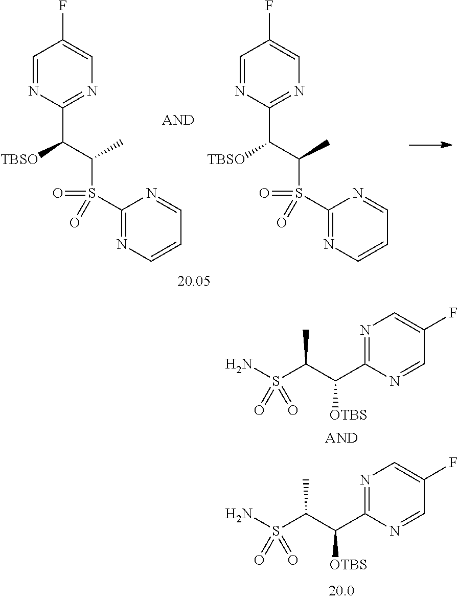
N1=C(C(C(S(N)(=O)=O)C)[OTBS])N=CC(F)=C1.N1=C(C(C(S(N)(=O)=O)C)[OTBS])N=CC(F)=C1.C1=NC(C(C(C)S(C2=NC=CC=N2)(=O)=O)[TBSO])=NC=C1F.C1=NC(C(C(C)S(C2=NC=CC=N2)(=O)=O)[TBSO])=NC=C1F
